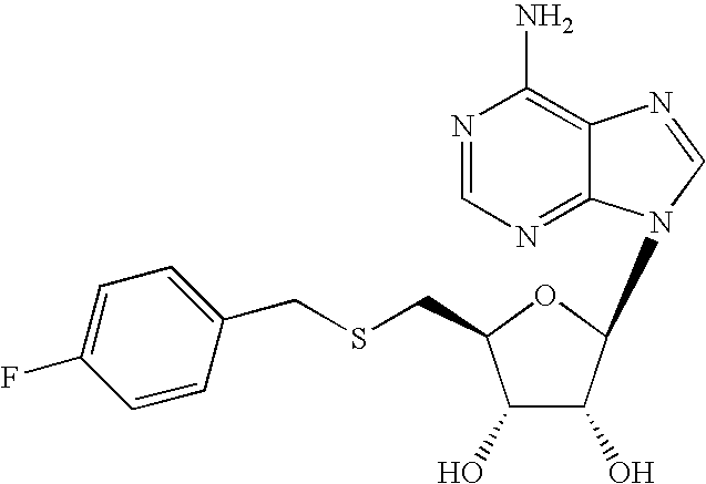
N1=CN=C2C(=C1N)N=CN2C1C(O)C(O)C(CSCC2=CC=C(F)C=C2)O1
